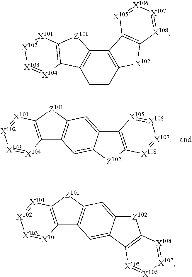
C12=C([Z101]C3=C1C=C1C(=C3)C3=C([Z102]1)[X108]=[X107][X106]=[X105]3)[X101]=[X102][X103]=[X104]2.C1=CC2=C(C3=C1C1=C([Z101]3)[X101]=[X102][X103]=[X104]1)C1=C([X102]2)[X108]=[X107][X106]=[X105]1.C12=C([Z101]C3=C1C=C1C(=C3)[Z102]C3=C1[X105]=[X106][X107]=[X108]3)[X101]=[X102][X103]=[X104]2
